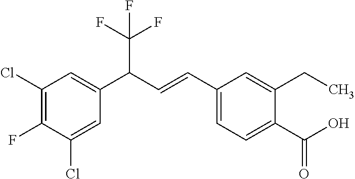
C1(Cl)=C(F)C(Cl)=CC(C(C=CC2=CC=C(C(O)=O)C(CC)=C2)C(F)(F)F)=C1
